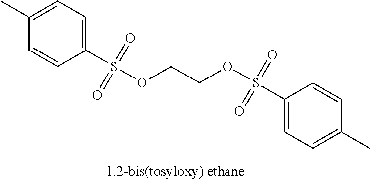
C1(S(OCCOS(C2=CC=C(C)C=C2)(=O)=O)(=O)=O)=CC=C(C)C=C1
